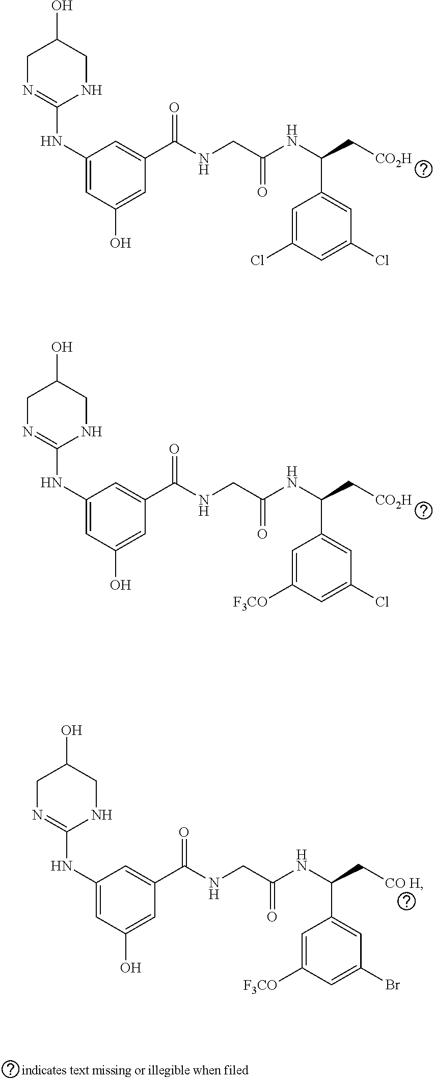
N(C1=CC(O)=CC(C(NCC(NC(C[CO2H])C2=CC(Cl)=CC(Cl)=C2)=O)=O)=C1)C1=NCC(O)CN1.N(C1=CC(O)=CC(C(NCC(NC(C[CO2H])C2=CC(Cl)=CC([F3CO])=C2)=O)=O)=C1)C1=NCC(O)CN1.N(C1=CC(O)=CC(C(NCC(NC(C[CO H])C2=CC(Br)=CC([F3CO])=C2)=O)=O)=C1)C1=NCC(O)CN1
